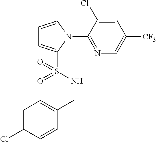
C1=CN(C2=NC=C([CF3])C=C2Cl)C(S(NCC2=CC=C(Cl)C=C2)(=O)=O)=C1
